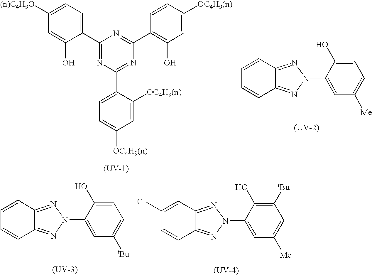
C1=C([(n)C4H9O])C=C(O)C(C2=NC(C3=CC=C([OC4H9(n)])C=C3[OC4H9(n)])=NC(C3=C(O)C=C([OC4H9(n)])C=C3)=N2)=C1.[(UV-1)].C1=C(O)C(N2N=C3C(=N2)C=CC=C3)=CC([Me])=C1.[(UV-2)].C1=C(O)C(N2N=C3C(=N2)C=CC=C3)=CC([tBu])=C1.[(UV-3)].C1([tBu])=C(O)C(N2N=C3C(=N2)C=CC(Cl)=C3)=CC([Me])=C1.[(UV-4)]
